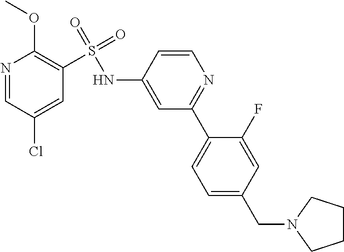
N1=CC(Cl)=CC(S(=O)(=O)NC2=CC(C3=CC=C(CN4CCCC4)C=C3F)=NC=C2)=C1OC
